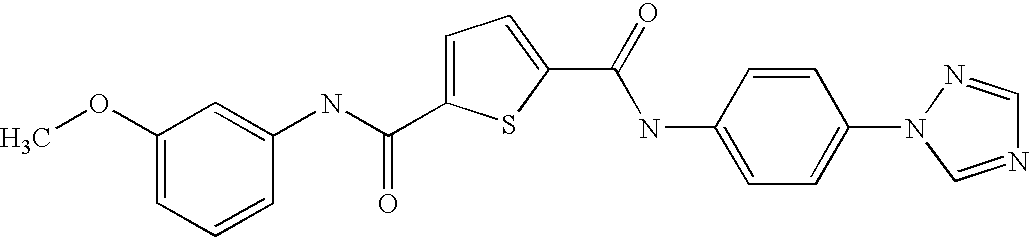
C1=C(C(NC2=CC(OC)=CC=C2)=O)SC(C(=O)NC2=CC=C(N3C=NC=N3)C=C2)=C1
